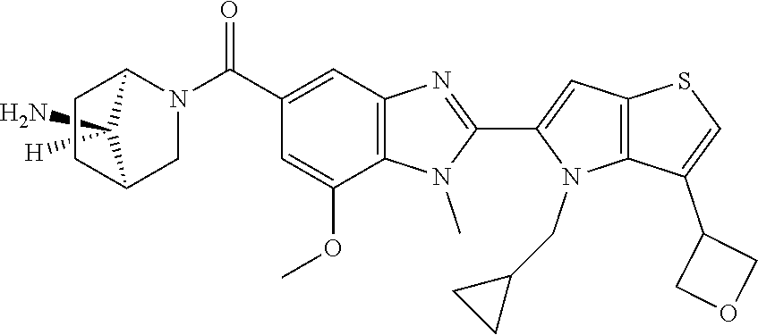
C1([H])(N)C2CCC1N(C(C1=CC3=C(C(OC)=C1)N(C)C(C1=CC4=C(N1CC1CC1)C(C1COC1)=CS4)=N3)=O)C2
